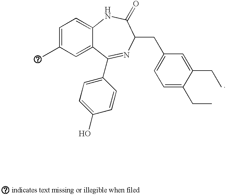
C1=C(C)C=C2C(=C1)NC(=O)C(CC1=CC=C(CC)C(CC)=C1)N=C2C1=CC=C(O)C=C1
